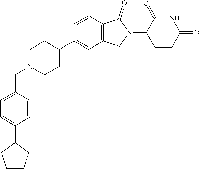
C1N(CC2=CC=C(C3CCCC3)C=C2)CCC(C2=CC3=C(C=C2)C(=O)N(C2CCC(=O)NC2=O)C3)C1
